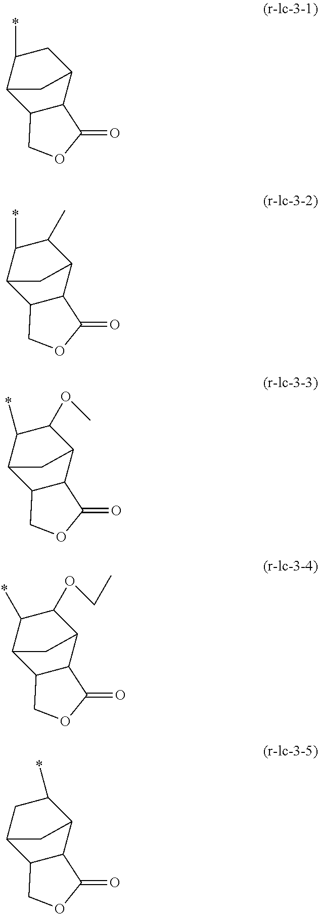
C1OC(=O)C2C1C1C(*)CC2C1.C1OC(=O)C2C1C1C(*)C(C)C2C1.C1OC(=O)C2C1C1C(*)C(OC)C2C1.C1OC(=O)C2C1C1C(*)C(OCC)C2C1.C1OC(=O)C2C1C1CC(*)C2C1
